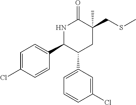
N1C(C2=CC=C(Cl)C=C2)C(C2=CC=CC(Cl)=C2)CC(CSC)(C)C1=O
